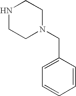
C1NCCN(CC2=CC=CC=C2)C1
